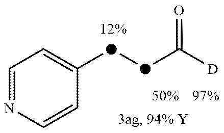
C1=NC=CC([d][d]C([D])=O)=C1
